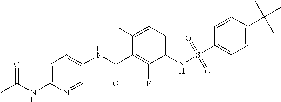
S(NC1=CC=C(F)C(C(NC2=CC=C(NC(C)=O)N=C2)=O)=C1F)(=O)(=O)C1=CC=C(C(C)(C)C)C=C1
